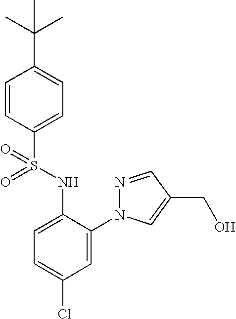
C1=CC(S(=O)(NC2=CC=C(Cl)C=C2N2N=CC(CO)=C2)=O)=CC=C1C(C)(C)C
